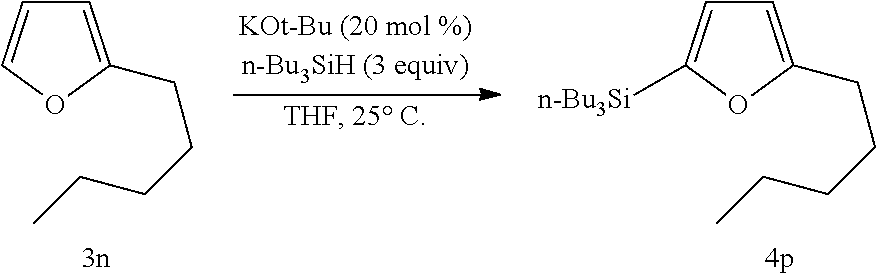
C1=C(CCCCC)OC=C1.C1=C(CCCCC)OC([n-Bu3Si])=C1
